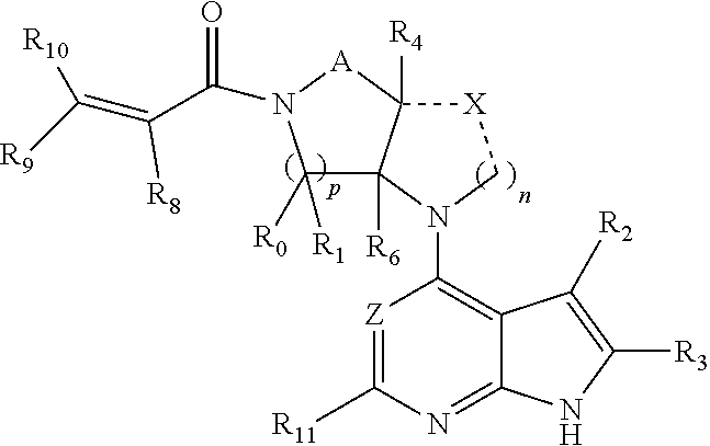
[Z]1=C([R11])N=C2C(=C1N1C3([R6])C([R0])([R1])N(C(C(=C([R9])[R10])[R8])=O)[A]C3([R4])[X]C1)C([R2])=C([R3])N2
